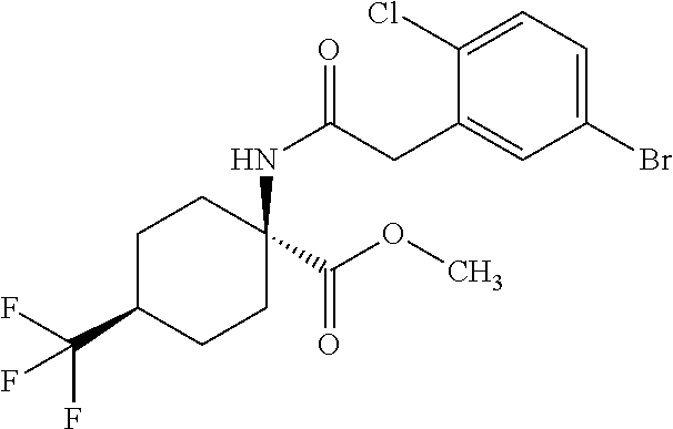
C1C(C(F)(F)F)CCC(NC(=O)CC2=CC(Br)=CC=C2Cl)(C(OC)=O)C1
